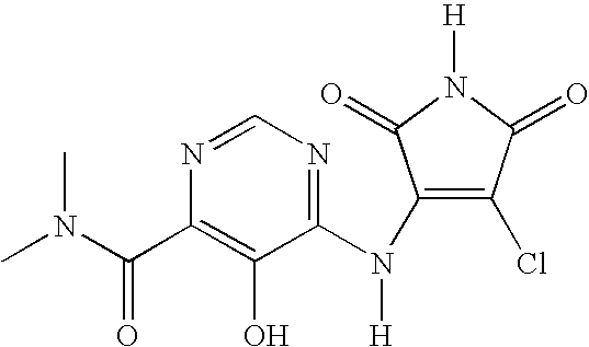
N1=CN=C(N(C2=C(Cl)C(=O)N([H])C2=O)[H])C(O)=C1C(N(C)C)=O
